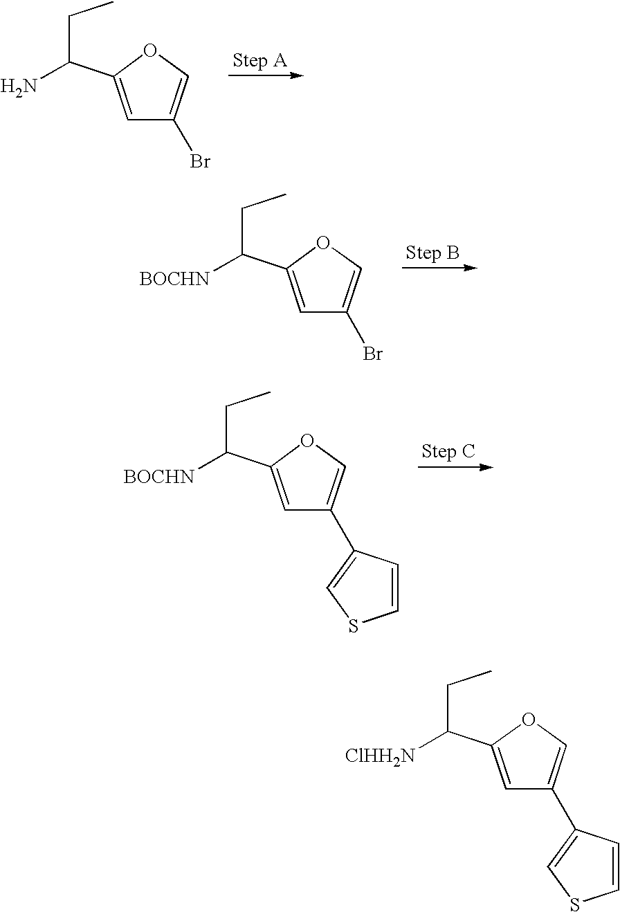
C1=C(C(CC)N)OC=C1Br.C1=C(C(CC)[BOCHN])OC=C1Br.C1=C(C(CC)[BOCHN])OC=C1C1=CSC=C1.C1=C(C(CC)[ClHH2N])OC=C1C1=CSC=C1
